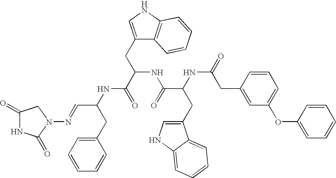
C1(=O)NC(=O)N(N=CC(CC2=CC=CC=C2)NC(=O)C(NC(=O)C(CC2=CNC3=CC=CC=C23)NC(CC2=CC(OC3=CC=CC=C3)=CC=C2)=O)CC2=CNC3=C2C=CC=C3)C1
